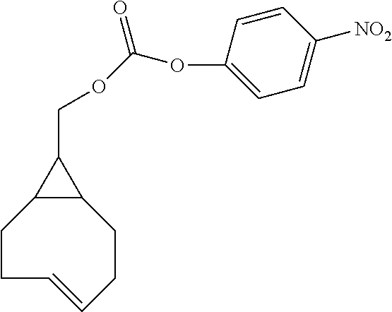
C1=CCCC2C(CC1)C2COC(OC1=CC=C([NO2])C=C1)=O
